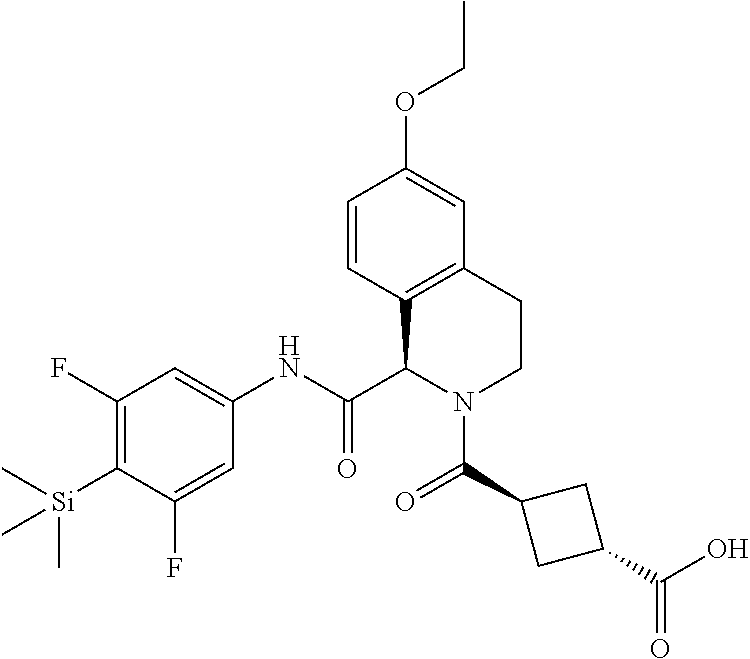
C1(F)=C([Si](C)(C)C)C(F)=CC(NC(C2N(C(C3CC(C(O)=O)C3)=O)CCC3=C2C=CC(OCC)=C3)=O)=C1
